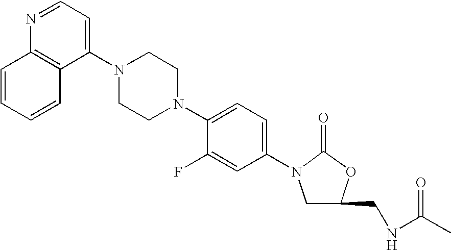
N1=CC=C(N2CCN(C3=CC=C(N4CC(CNC(=O)C)OC4=O)C=C3F)CC2)C2=C1C=CC=C2
